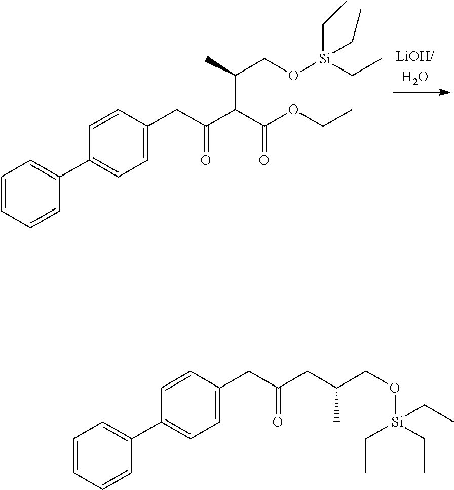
C1=CC=CC(C2=CC=C(CC(=O)C(C(OCC)=O)C(C)CO[Si](CC)(CC)CC)C=C2)=C1.C1=CC=CC(C2=CC=C(CC(=O)CC(CO[Si](CC)(CC)CC)C)C=C2)=C1
